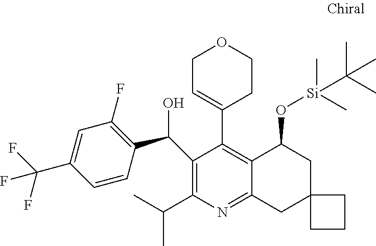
C1=CC(C(C2=C(C(C)C)N=C3C(=C2C2=CCOCC2)C(O[Si](C)(C)C(C)(C)C)CC2(C3)CCC2)O)=C(F)C=C1C(F)(F)F
